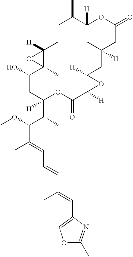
C1=CC2([H])C(C)(C(O)CC(C(C)C(C(=CC=CC(=CC3=COC(C)=N3)C)C)OC)([H])OC(=O)C3([H])OC3([H])CC3([H])CC([H])(C1C)OC(=O)C3)O2
